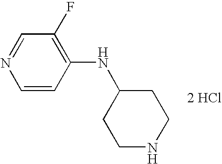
[2 HCl].C1=NC=CC(NC2CCNCC2)=C1F
